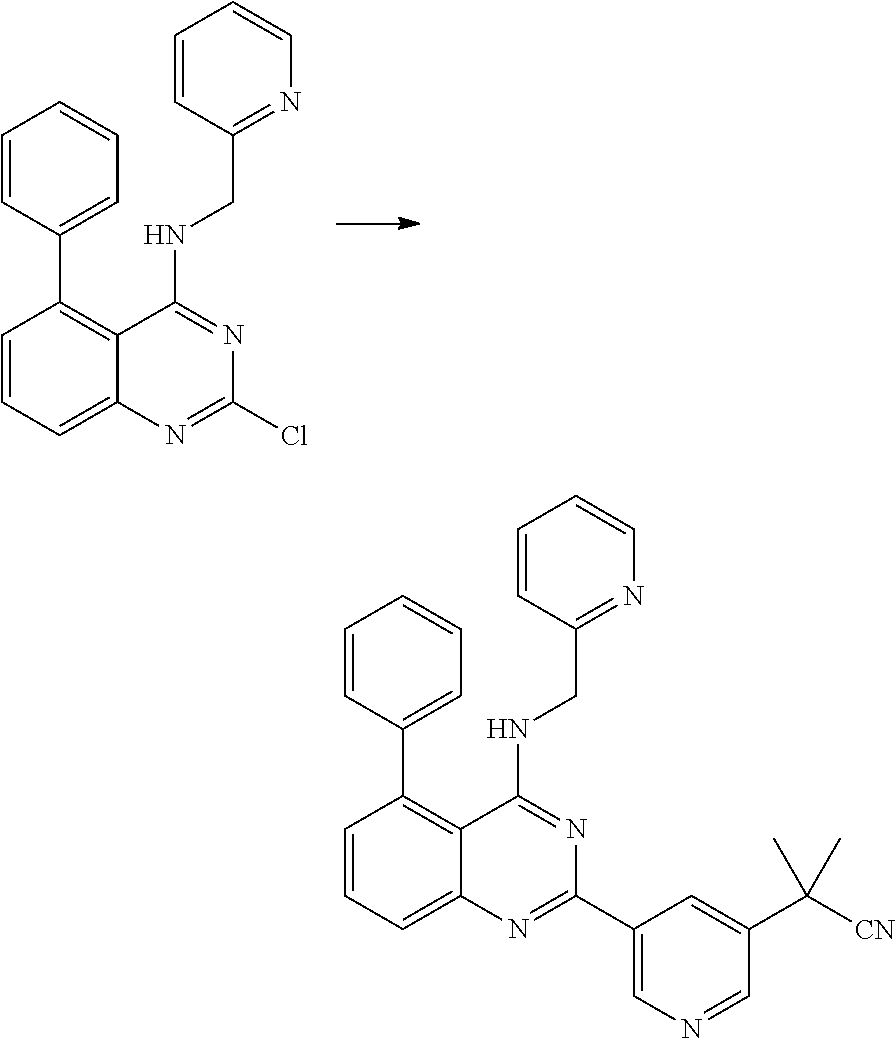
C1=CC(C2=C3C(=CC=C2)N=C(C2=CN=CC(C([CN])(C)C)=C2)N=C3NCC2=NC=CC=C2)=CC=C1.C1=CC(C2=C3C(=CC=C2)N=C(Cl)N=C3NCC2=NC=CC=C2)=CC=C1
